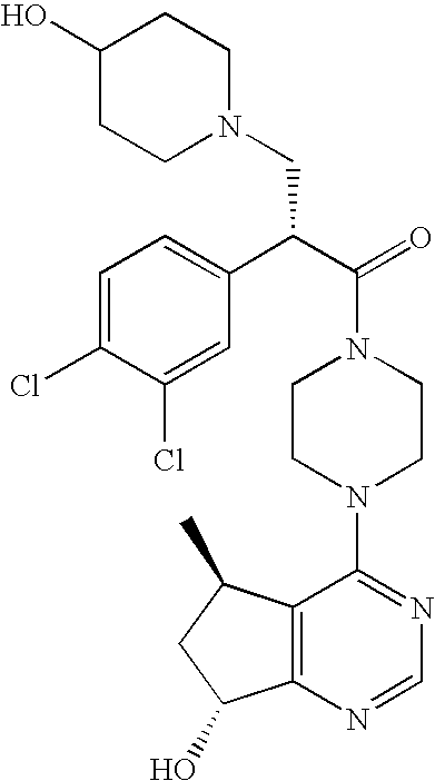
C(N1CCN(C2=NC=NC3=C2C(C)CC3O)CC1)(C(C1=CC=C(Cl)C(Cl)=C1)CN1CCC(O)CC1)=O
